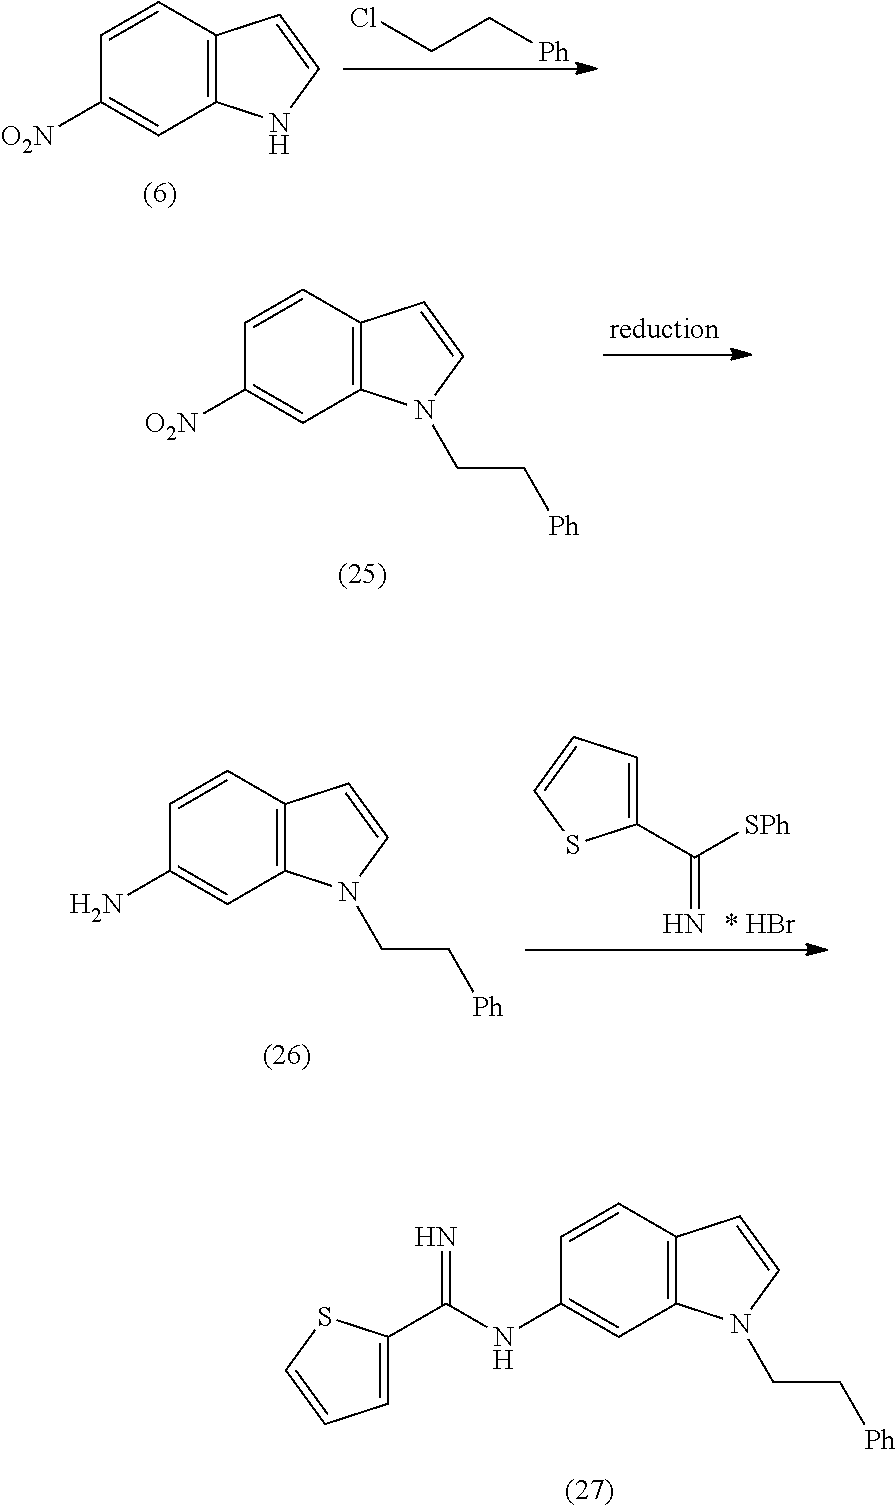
C1=CC2=C(C=C1[O2N])NC=C2.ClCC[Ph].C1=CC2=C(C=C1NC(C1=CC=CS1)=N)N(CC[Ph])C=C2.C1=CC2=C(C=C1[O2N])N(CC[Ph])C=C2.C1(C([SPh])=N)=CC=CS1.C1=CC2=C(C=C1N)N(CC[Ph])C=C2
